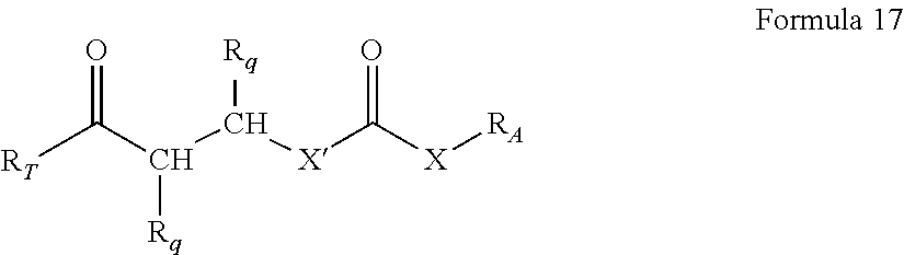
C(C(C([X]C([X][RA])=O)[Rq])[Rq])([RT])=O
